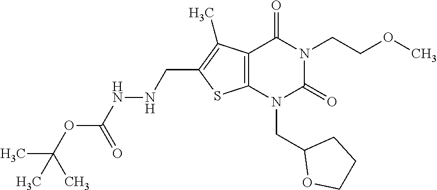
C12=C(N(CC3OCCC3)C(=O)N(CCOC)C1=O)SC(CNNC(OC(C)(C)C)=O)=C2C
